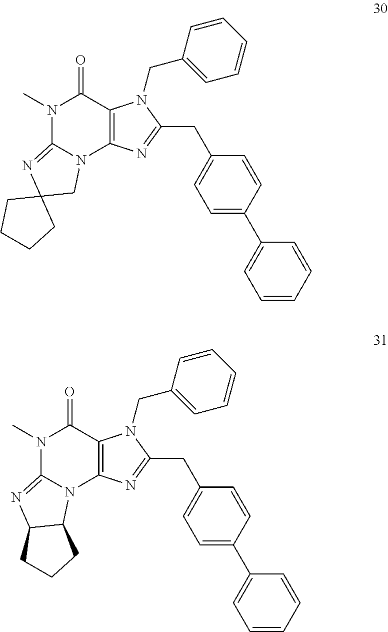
N1(C)C2=NC3(CN2C2=C(C1=O)N(CC1=CC=CC=C1)C(CC1=CC=C(C4=CC=CC=C4)C=C1)=N2)CCCC3.N1(C)C2=NC3C(N2C2=C(C1=O)N(CC1=CC=CC=C1)C(CC1=CC=C(C4=CC=CC=C4)C=C1)=N2)CCC3
